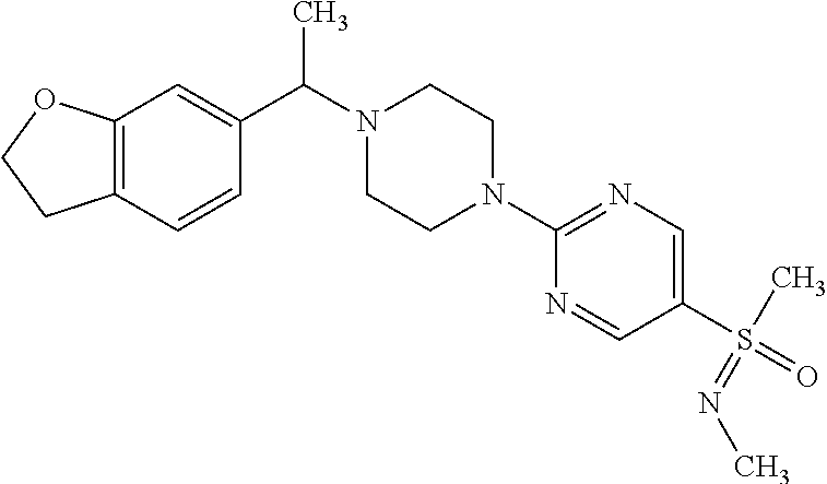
C12=C(C=CC(C(N3CCN(C4=NC=C(S(=O)(C)=NC)C=N4)CC3)C)=C1)CCO2
